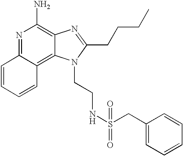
N1=C2C(=C3C(=C1N)N=C(CCCC)N3CCNS(CC1=CC=CC=C1)(=O)=O)C=CC=C2
